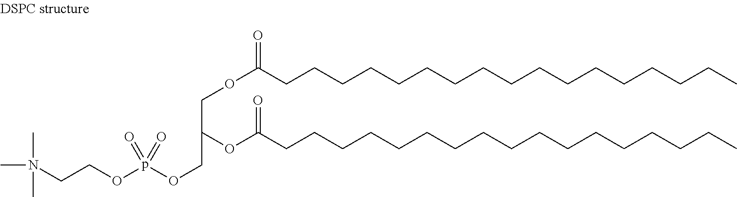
O(C(CCCCCCCCCCCCCCCCC)=O)CC(OC(=O)CCCCCCCCCCCCCCCCC)COp(=O)(OCCN(C)(C)C)=O
